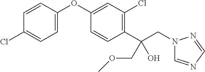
C1=CC(OC2=CC(Cl)=C(C(CN3C=NC=N3)(COC)O)C=C2)=CC=C1Cl
